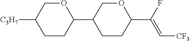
C1CC(C2CCC(C(F)=C[CF3])OC2)OCC1[C3H7]
